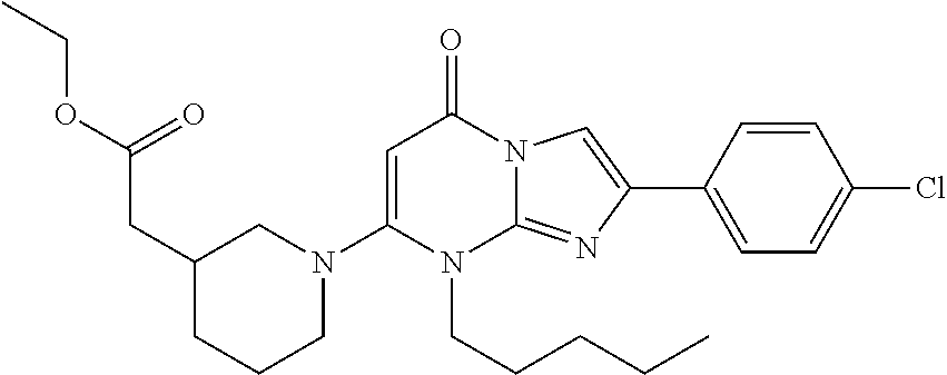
C1(CC(OCC)=O)CCCN(C2=CC(=O)N3C(=NC(C4=CC=C(Cl)C=C4)=C3)N2CCCCC)C1
